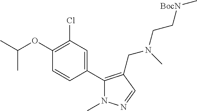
C1(C2=C(CN(CC[BocN]C)C)C=NN2C)=CC(Cl)=C(OC(C)C)C=C1
